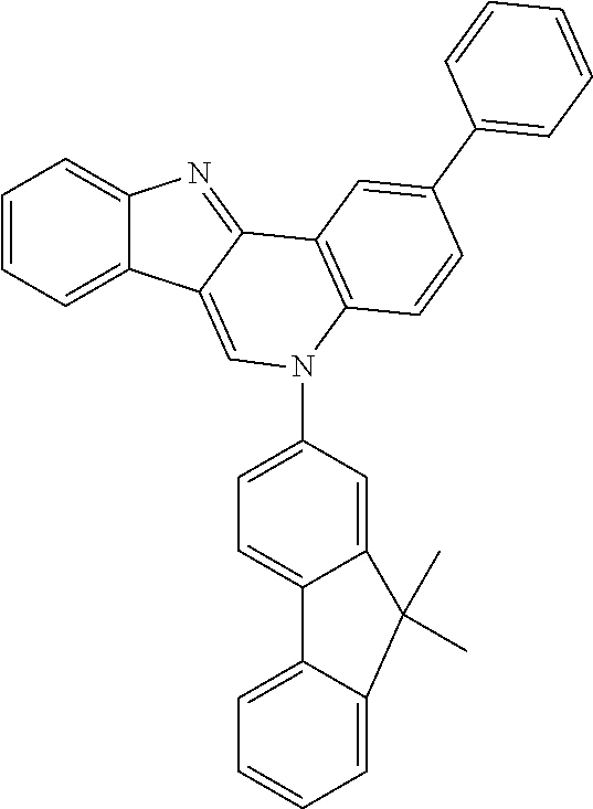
C1=CC=C2C(=C1)N=C1C2=CN(C2=CC=C3C(=C2)C(C)(C)C2=CC=CC=C32)C2=C1C=C(C1=CC=CC=C1)C=C2
